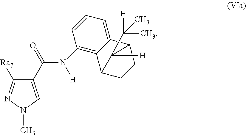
C1(C(N([H])C2=C3C(=CC=C2)C2CCC3C2(C(C)([H])C)[H])=O)=CN(C)N=C1[Ra7]
